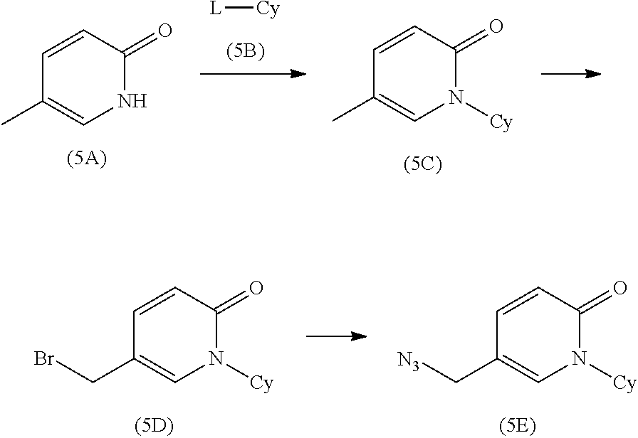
[L][Cy].C1=CC(=O)NC=C1C.C1=CC(=O)N([Cy])C=C1C.C1=CC(=O)N([Cy])C=C1CBr.C1=CC(=O)N([Cy])C=C1C[N3]
